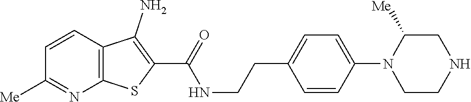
C1=CC2=C(N=C1[Me])SC(C(=O)NCCC1=CC=C(N3CCNCC3[Me])C=C1)=C2N
